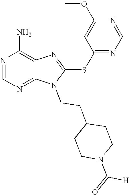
N1=CN=C2C(=C1N)N=C(SC1=NC=NC(OC)=C1)N2CCC1CCN(C([H])=O)CC1
